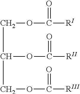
C(OC([RI])=O)C(OC([RII])=O)COC([RIII])=O
